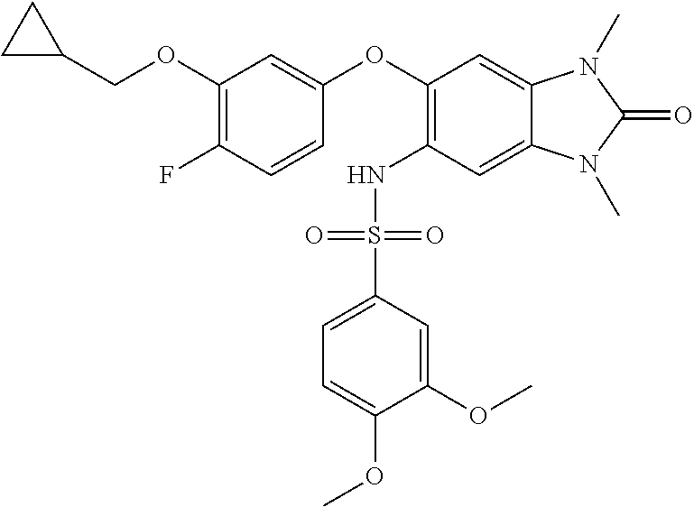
C1(OCC2CC2)=C(F)C=CC(OC2=C(NS(C3=CC=C(OC)C(OC)=C3)(=O)=O)C=C3C(=C2)N(C)C(=O)N3C)=C1
